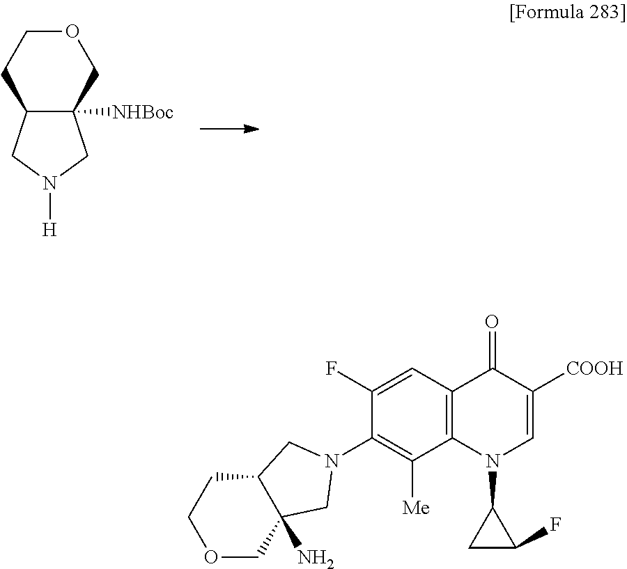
C12C([NHBoc])(CN([H])C1)COCC2.C12=C(C=C(F)C(N3CC4(N)C(CCOC4)C3)=C1[Me])C(=O)C([COOH])=CN2C1CC1F
